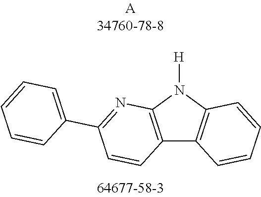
C12=C(N([H])C3=C1C=CC=C3)N=C(C1=CC=CC=C1)C=C2
